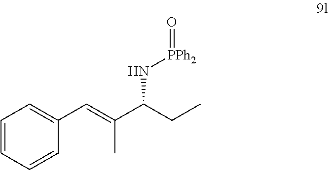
C1(C=C(C)C(CC)N[PPh2]=O)=CC=CC=C1
